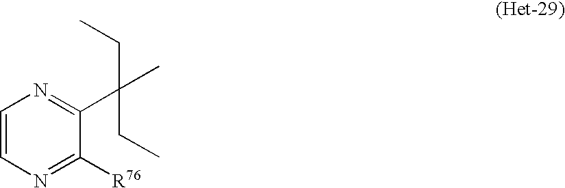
C1=CN=C([R76])C(C(C)(CC)CC)=N1
